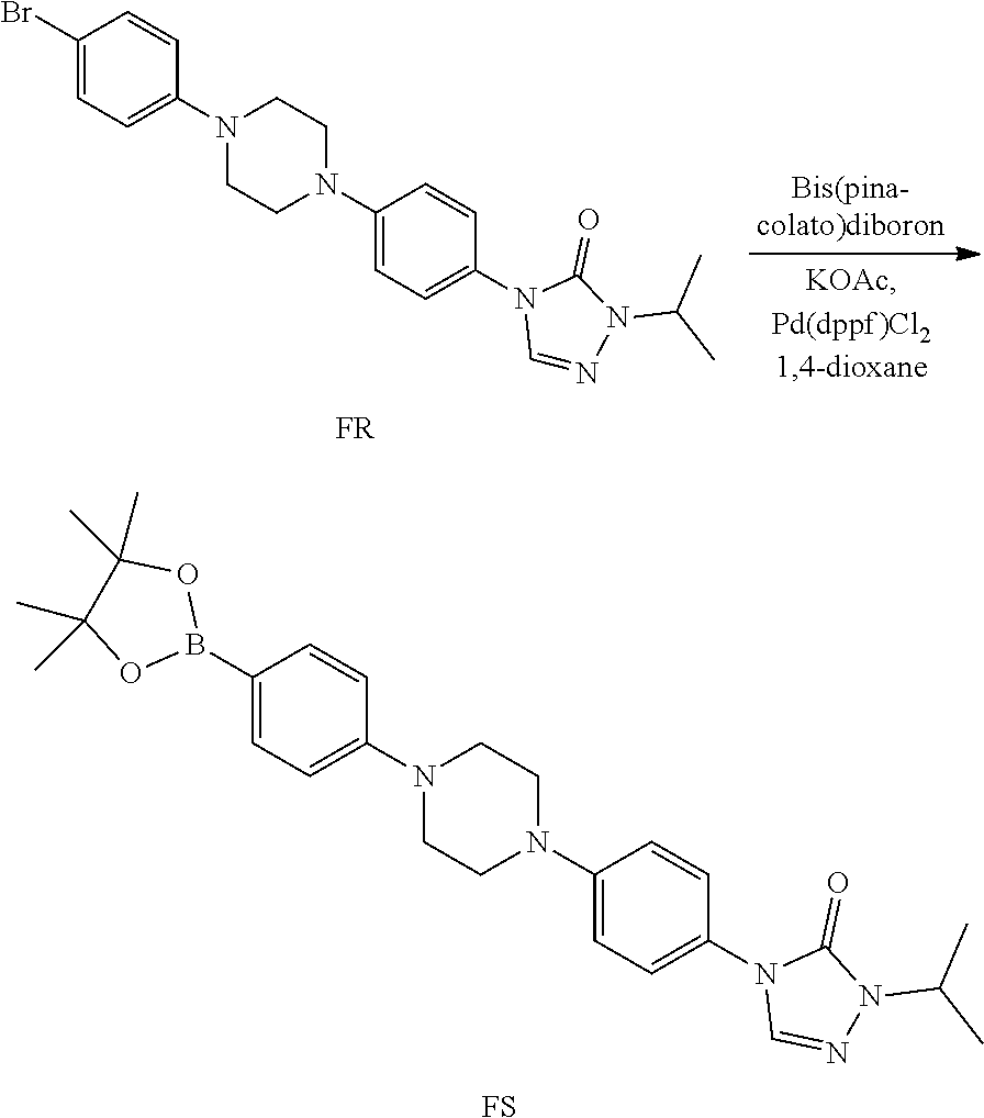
N1(C2=CC=C(B3OC(C)(C)C(C)(C)O3)C=C2)CCN(C2=CC=C(N3C=NN(C(C)C)C3=O)C=C2)CC1.[FS].N1(C2=CC=C(Br)C=C2)CCN(C2=CC=C(N3C=NN(C(C)C)C3=O)C=C2)CC1.[FR]
